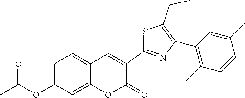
C1=C(OC(C)=O)C=C2C(=C1)C=C(C1=NC(C3=C(C)C=CC(C)=C3)=C(CC)S1)C(=O)O2
